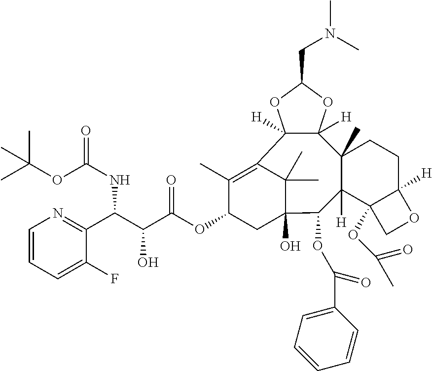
C1(C)=C2C(C)(C)C(O)(CC1OC(C(C(C1=NC=CC=C1F)NC(=O)OC(C)(C)C)O)=O)C(OC(C1=CC=CC=C1)=O)C1([H])C(C)(CCC3([H])C1(OC(C)=O)CO3)C1([H])C2([H])OC(CN(C)C)O1
